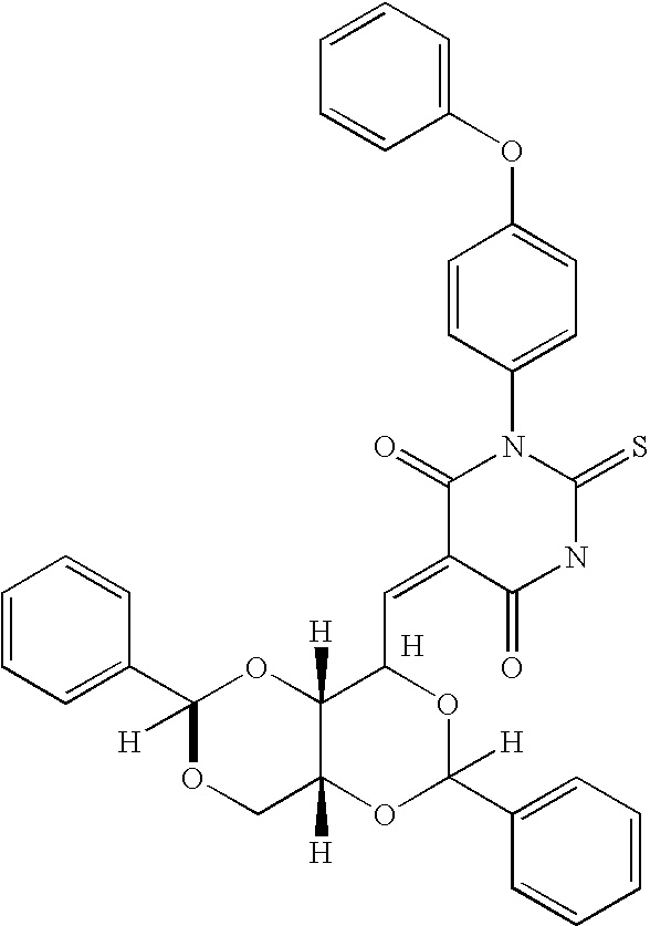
C1(OC2=CC=CC=C2)=CC=C(N2C(=O)C(=CC3C4([H])C([H])(OC(C5=CC=CC=C5)([H])O3)COC(C3=CC=CC=C3)([H])O4)C(=O)NC2=S)C=C1.[H]
